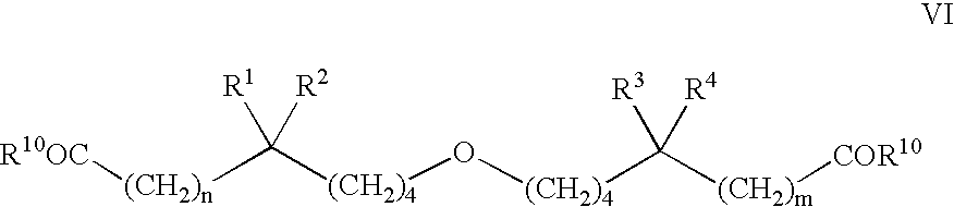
[(CH2)n](C([(CH2)4]O[(CH2)4]C([(CH2)m][COR10])([R3])[R4])([R1])[R2])[R10OC]
